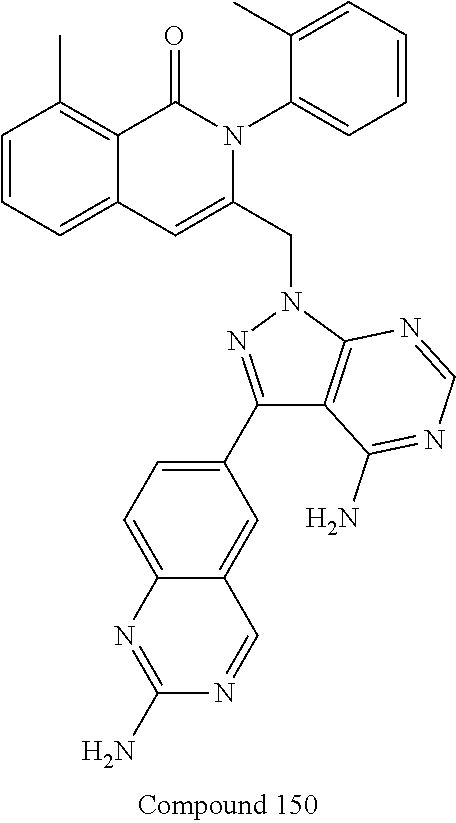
C1=CC=C2C(=C1C)C(=O)N(C1=CC=CC=C1C)C(CN1N=C(C3=CC=C4C(=C3)C=NC(N)=N4)C3=C1N=CN=C3N)=C2
